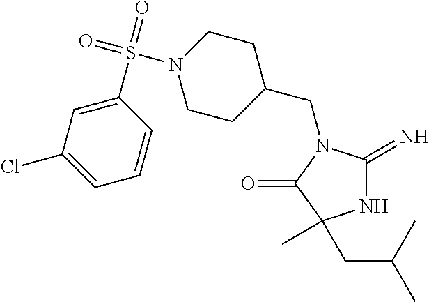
C1(CN2C(=N)NC(C)(CC(C)C)C2=O)CCN(S(=O)(=O)C2=CC(Cl)=CC=C2)CC1
